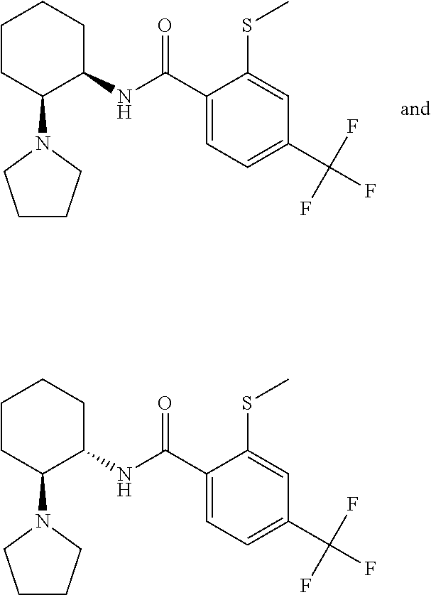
C1CC(N2CCCC2)C(NC(C2=CC=C(C(F)(F)F)C=C2SC)=O)CC1.C1CC(N2CCCC2)C(NC(C2=CC=C(C(F)(F)F)C=C2SC)=O)CC1
